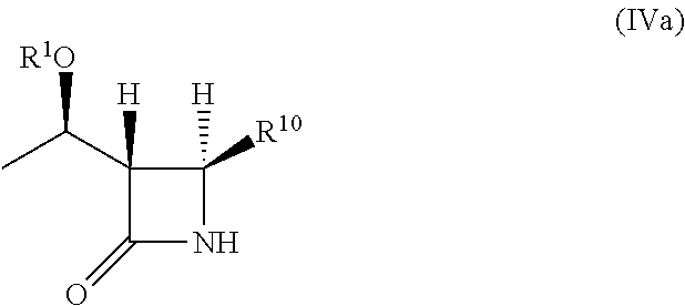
C1(C(C)[R1O])([H])C(=O)NC1([H])[R10]
